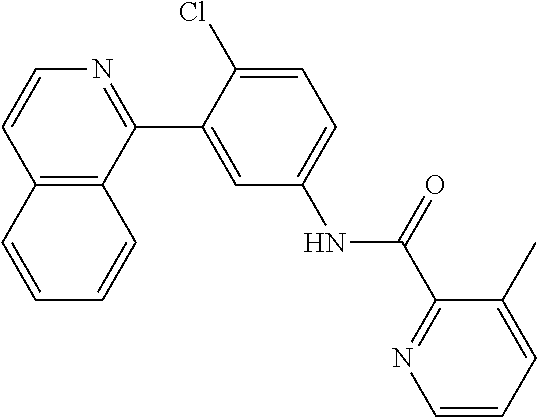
C12=C(C(C3=CC(NC(C4=NC=CC=C4C)=O)=CC=C3Cl)=NC=C1)C=CC=C2
